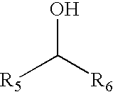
[R5]C(O)[R6]
